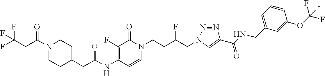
N(C1=C(F)C(=O)N(CCC(CN2N=NC(C(NCC3=CC=CC(OC(F)(F)F)=C3)=O)=C2)F)C=C1)C(=O)CC1CCN(C(CC(F)(F)F)=O)CC1
